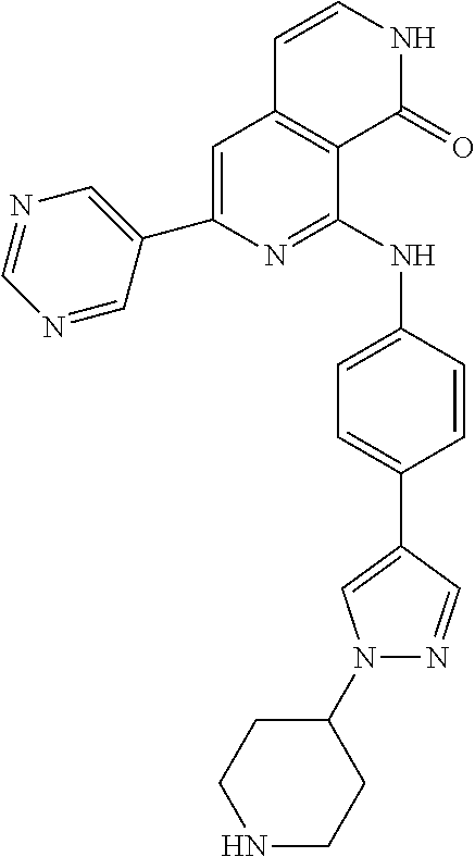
C1(C2=CC3=C(C(NC4=CC=C(C5=CN(C6CCNCC6)N=C5)C=C4)=N2)C(=O)NC=C3)=CN=CN=C1
